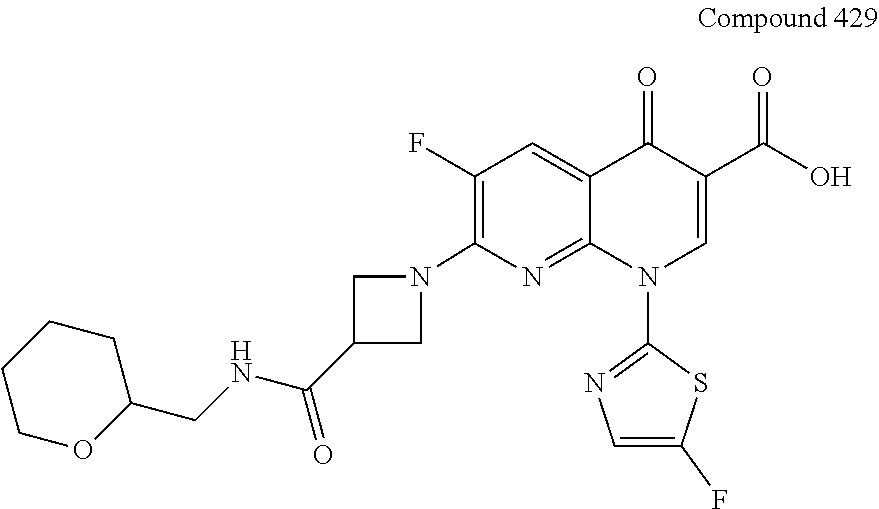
C1(F)=C(N2CC(C(NCC3CCCCO3)=O)C2)N=C2C(=C1)C(=O)C(C(O)=O)=CN2C1=NC=C(F)S1
